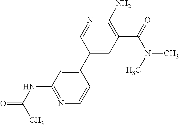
N1=C(NC(=O)C)C=C(C2=CC(C(=O)N(C)C)=C(N)N=C2)C=C1
